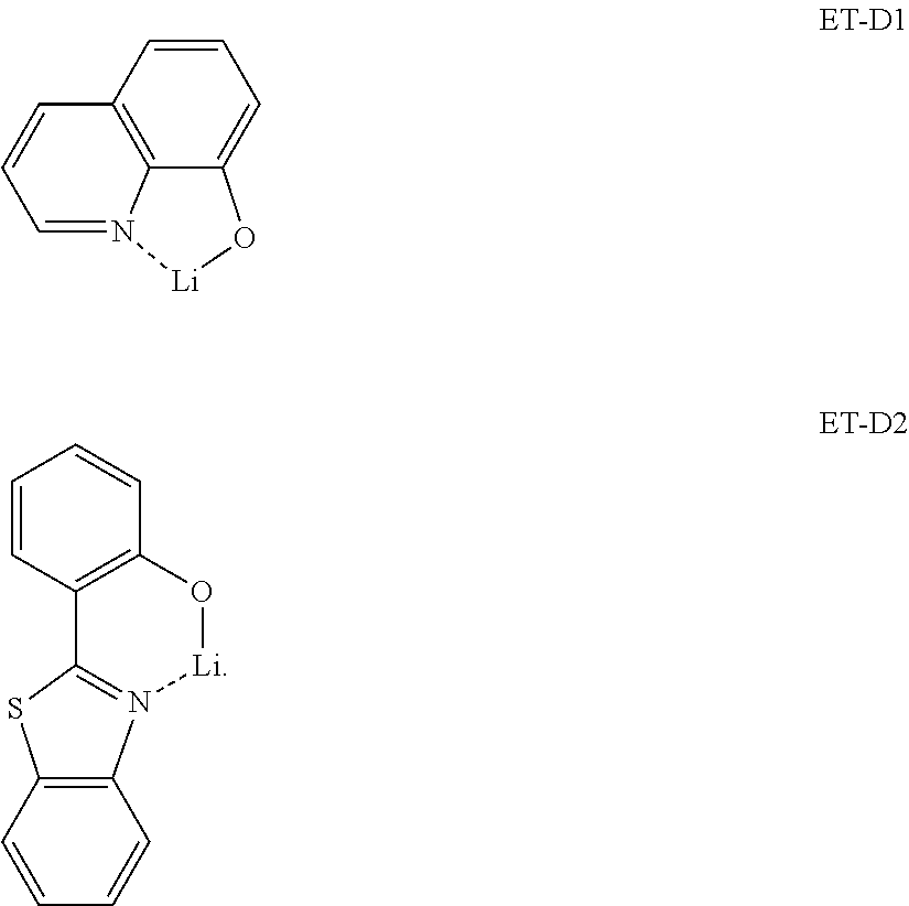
C1=CC2=C3C(=CC=C2)O[Li]N3=C1.C1=CC=CC2=C1SC1=N2[Li]OC2=C1C=CC=C2
